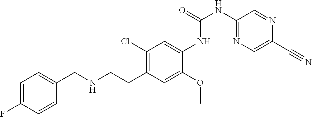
C1=C(F)C=CC(CNCCC2=C(Cl)C=C(NC(NC3=NC=C(C#N)N=C3)=O)C(OC)=C2)=C1
